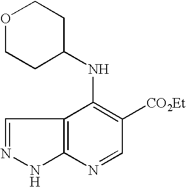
C12=C(N=CC([CO2Et])=C1NC1CCOCC1)NN=C2
